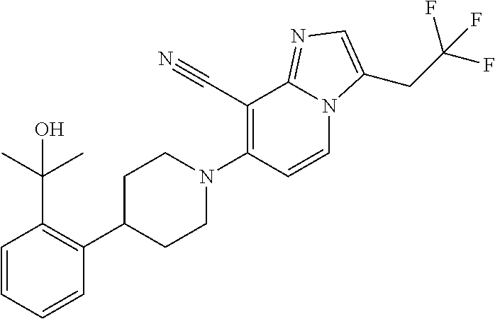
N1(C2=C(C#N)C3=NC=C(CC(F)(F)F)N3C=C2)CCC(C2=C(C(C)(C)O)C=CC=C2)CC1
